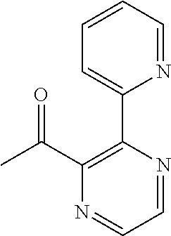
C1(C2=CC=CC=N2)=C(C(C)=O)N=CC=N1
